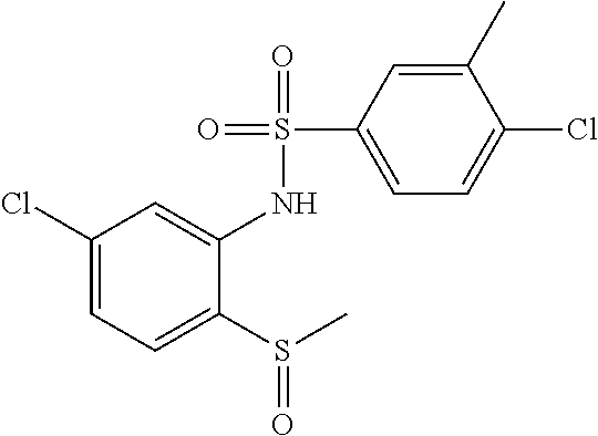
C1(Cl)=CC=C(S(C)=O)C(NS(C2=CC=C(Cl)C(C)=C2)(=O)=O)=C1
